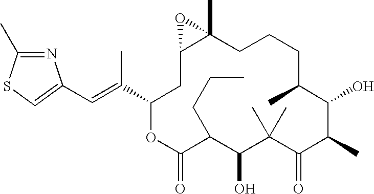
S1C=C(C=C(C2OC(=O)C(CCC)C(O)C(C)(C)C(=O)C(C)C(O)C(C)CCCC3(C)C(C2)O3)C)N=C1C
